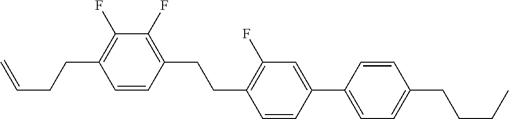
C1=CC(CCC2=C(F)C=C(C3=CC=C(CCCC)C=C3)C=C2)=C(F)C(F)=C1CCC=C
